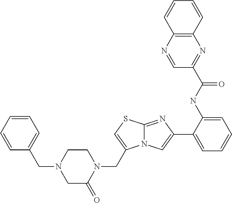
C12=NC(C3=CC=CC=C3NC(C3=NC4=C(N=C3)C=CC=C4)=O)=CN1C(CN1CCN(CC3=CC=CC=C3)CC1=O)=CS2
